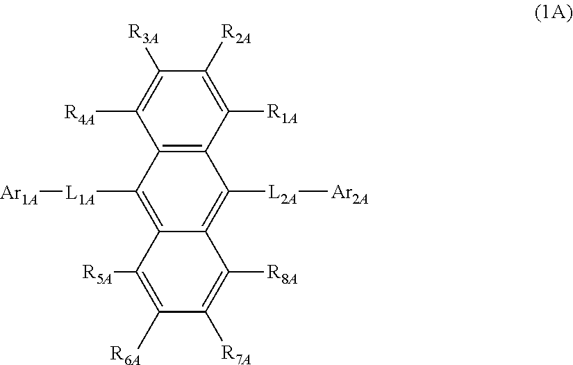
C12=C(C([R1A])=C([R2A])C([R3A])=C1[R4A])C([L2A][Ar2A])=C1C(=C2[L1A][Ar1A])C([R5A])=C([R6A])C([R7A])=C1[R8A]
